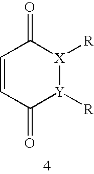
C1=CC(=O)[Y]([R])[X]([R])C1=O
